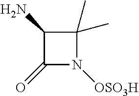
C1(N)C(=O)N([OSO3H])C1(C)C
